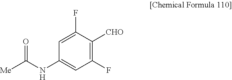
C1(F)=C([CHO])C(F)=CC(NC([Me])=O)=C1
